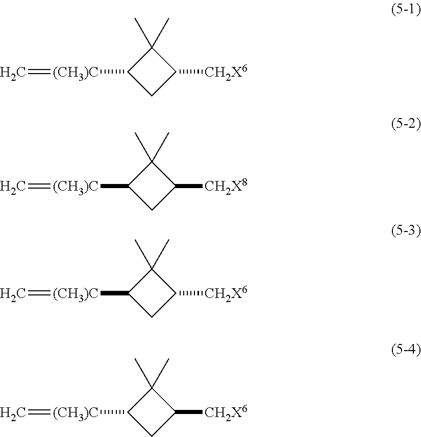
C1(C)(C)C([(CH3)C]=C)CC1[CH2X6].C1(C)(C)C([(CH3)C]=C)CC1[CH2X8].C1(C)(C)C([(CH3)C]=C)CC1[CH2X6].C1(C)(C)C([(CH3)C]=C)CC1[CH2X6]
